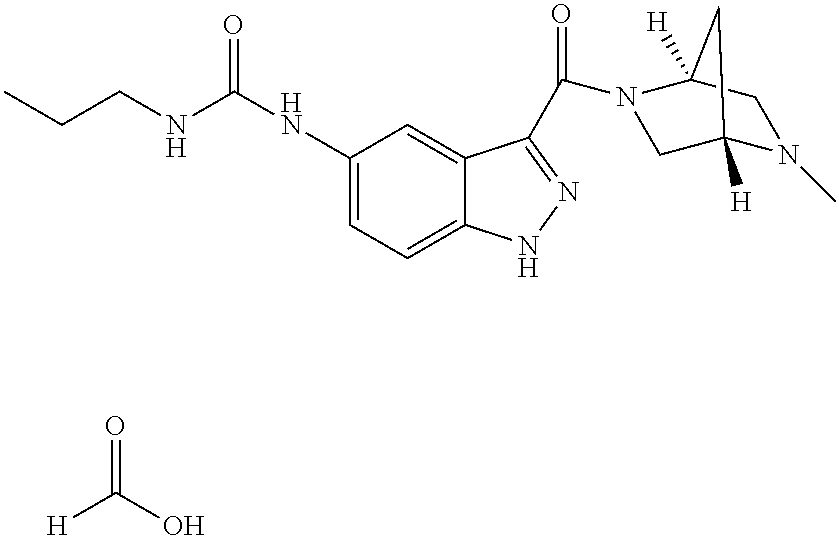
C1(NC(=O)NCCC)=CC=C2C(=C1)C(C(=O)N1CC3([H])N(C)CC1([H])C3)=NN2.[H]C(O)=O
